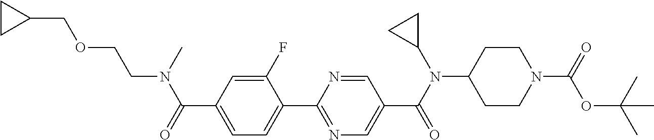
C1(C(=O)N(C)CCOCC2CC2)=CC=C(C2=NC=C(C(N(C3CC3)C3CCN(C(=O)OC(C)(C)C)CC3)=O)C=N2)C(F)=C1
